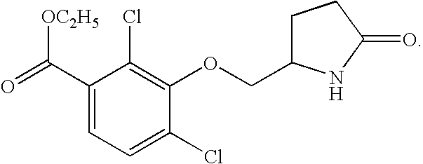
O=C(C1=CC=C(Cl)C(OCC2CCC(=O)N2)=C1Cl)[OC2H5]
